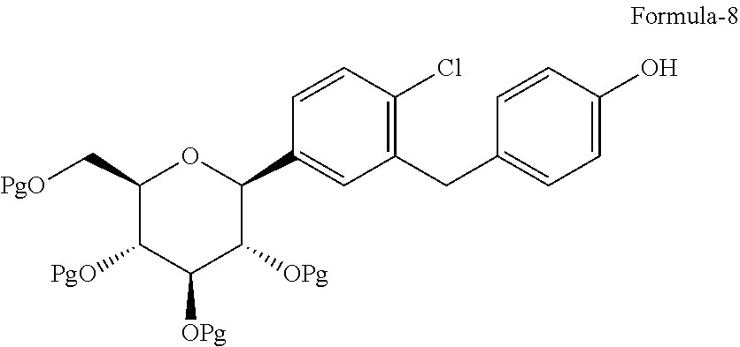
C1(C[PgO])C([PgO])C([OPg])C([OPg])C(C2=CC(CC3=CC=C(O)C=C3)=C(Cl)C=C2)O1
